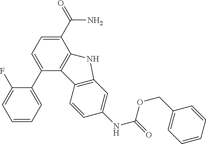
C1=CC=C(C2=CC=C(C(=O)N)C3=C2C2=C(C=C(NC(OCC4=CC=CC=C4)=O)C=C2)N3)C(F)=C1
